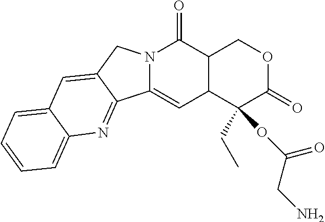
N12C(=CC3C(C1=O)COC(=O)C3(CC)OC(CN)=O)C1=NC3=CC=CC=C3C=C1C2
